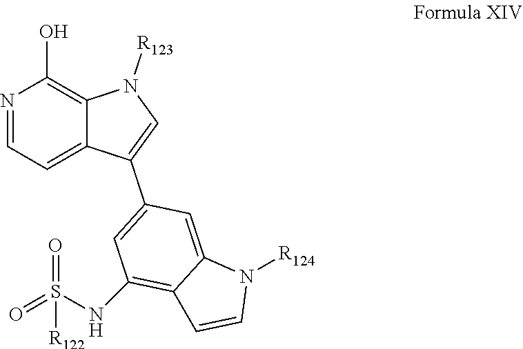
N1=CC=C2C(=C1O)N([R123])C=C2C1=CC(NS(=O)([R122])=O)=C2C(=C1)N([R124])C=C2
